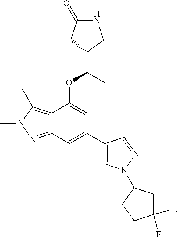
C12=C(C)N(C)N=C1C=C(C1=CN(C3CC(F)(F)CC3)N=C1)C=C2OC(C)C1CC(=O)NC1
